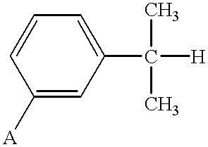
C1([A])=CC(C([H])(C)C)=CC=C1
